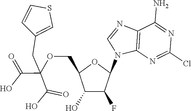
C12=C(N=C(Cl)N=C1N)N(C1OC(COC(C(=O)O)(C(O)=O)CC3=CSC=C3)C(O)C1F)C=N2
